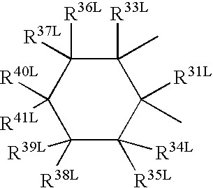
C1(C)([R33L])C([R37L])([R36L])C([R40L])([R41L])C([R38L])([R39L])C([R35L])([R34L])C1([R31L])C
